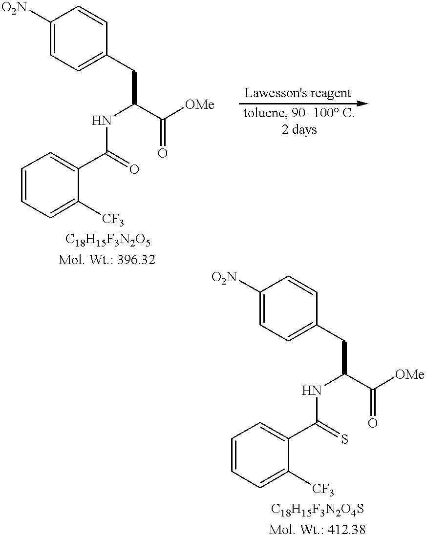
C1=C([O2N])C=CC(CC(NC(=O)C2=CC=CC=C2[CF3])C([OMe])=O)=C1.C1=C([O2N])C=CC(CC(NC(=S)C2=CC=CC=C2[CF3])C([OMe])=O)=C1
